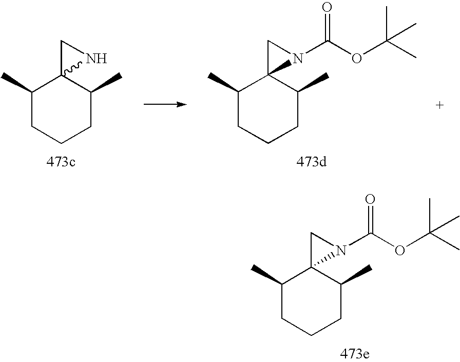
C1(C)CCCC(C)C12CN2C(OC(C)(C)C)=O.C1(C)CCCC(C)C12CN2.C1(C)CCCC(C)C12CN2C(OC(C)(C)C)=O
